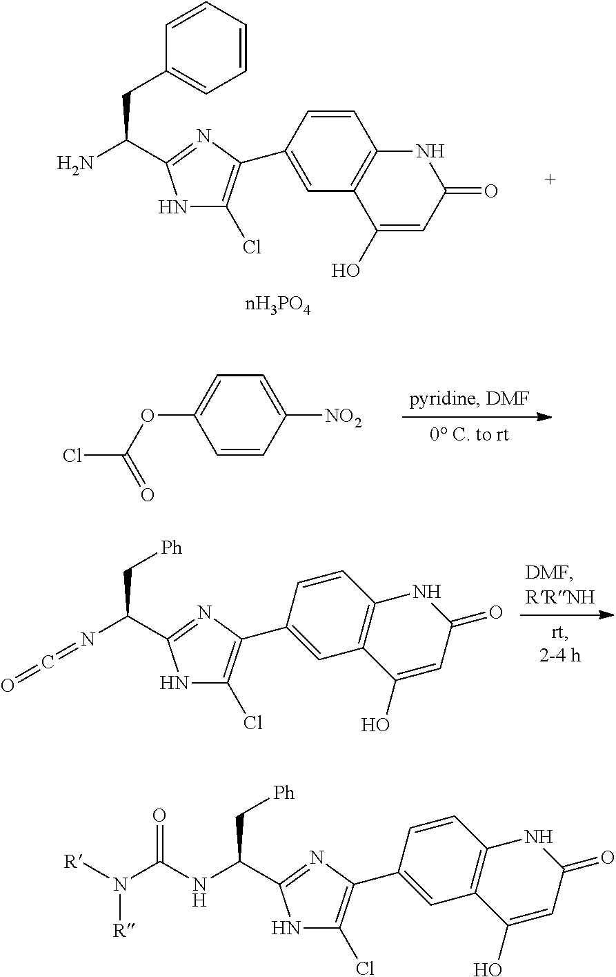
NC(CC1=CC=CC=C1)C1=NC(C2=CC3=C(C=C2)NC(=O)C=C3O)=C(Cl)N1.O(C1=CC=C([NO2])C=C1)C(Cl)=O.N(C(C[Ph])C1=NC(C2=CC3=C(C=C2)NC(=O)C=C3O)=C(Cl)N1)=C=O.N(C(C[Ph])C1=NC(C2=CC3=C(C=C2)NC(=O)C=C3O)=C(Cl)N1)C(N([R])[R])=O
